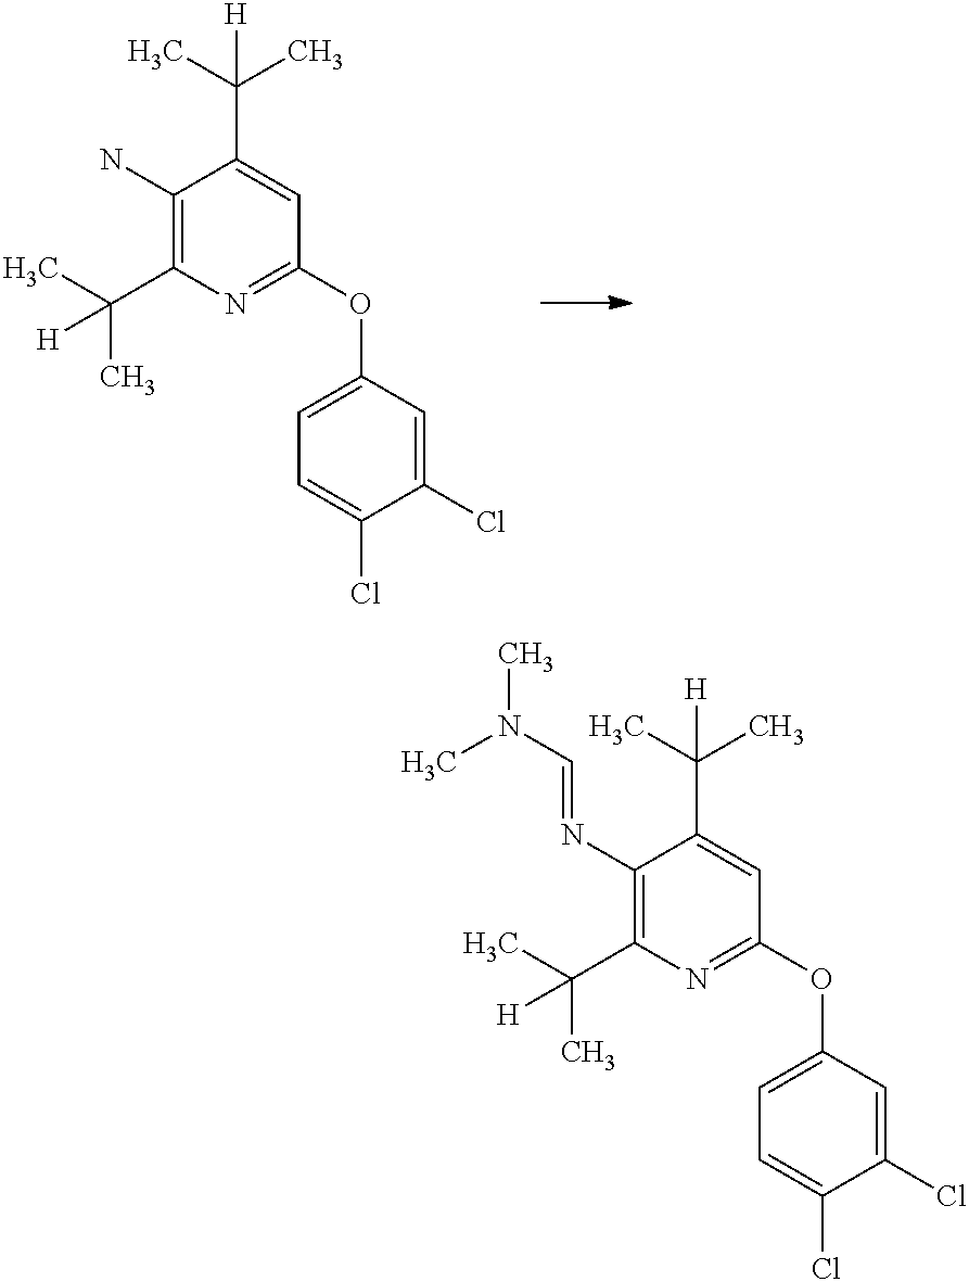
C1(N)=C(C(C)(C)[H])N=C(OC2=CC=C(Cl)C(Cl)=C2)C=C1C(C)(C)[H].C1(N=CN(C)C)=C(C(C)(C)[H])N=C(OC2=CC=C(Cl)C(Cl)=C2)C=C1C(C)(C)[H]
